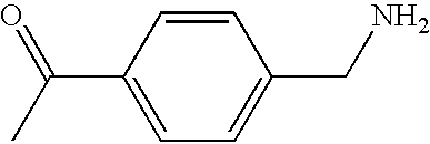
C1=CC(C(=O)C)=CC=C1CN
